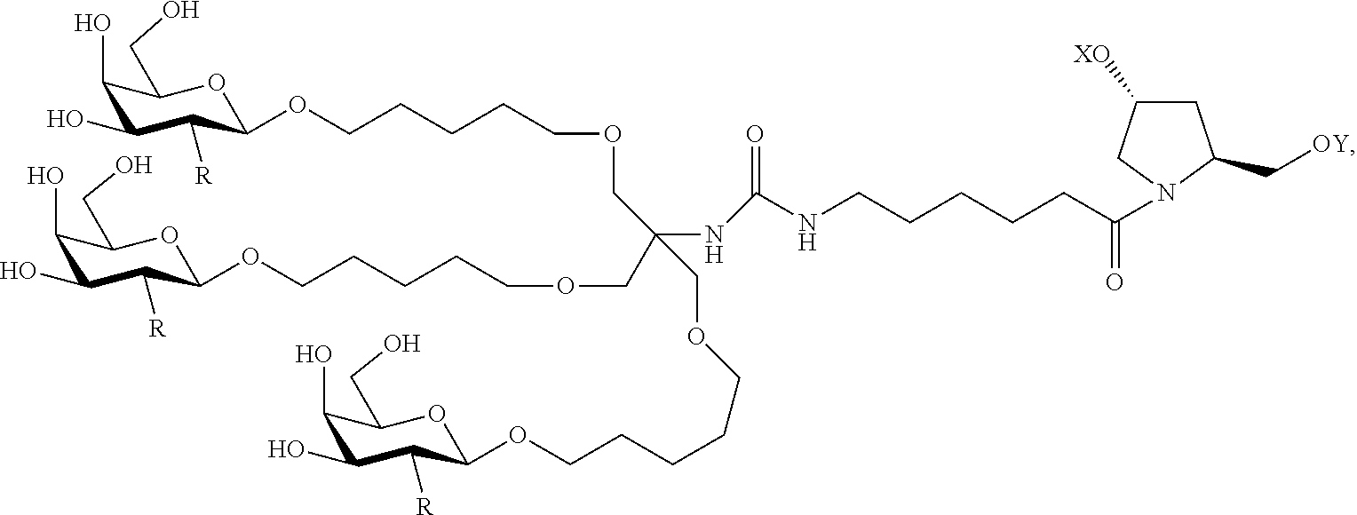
C1C([XO])CN(C(CCCCCNC(=O)NC(COCCCCCOC2C([R])C(O)C(O)C(CO)O2)(COCCCCCOC2C([R])C(O)C(O)C(CO)O2)COCCCCCOC2C([R])C(O)C(O)C(CO)O2)=O)C1C[OY]
